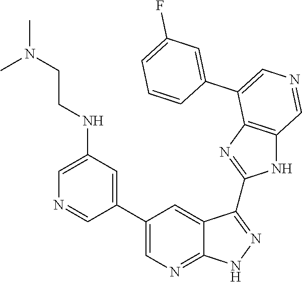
C1=C(NCCN(C)C)C=C(C2=CN=C3C(=C2)C(C2=NC4=C(N2)C=NC=C4C2=CC(F)=CC=C2)=NN3)C=N1
